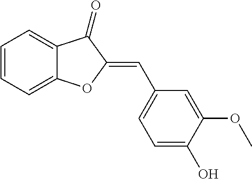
C1=CC=C2C(=C1)C(=O)C(=CC1=CC=C(O)C(OC)=C1)O2
